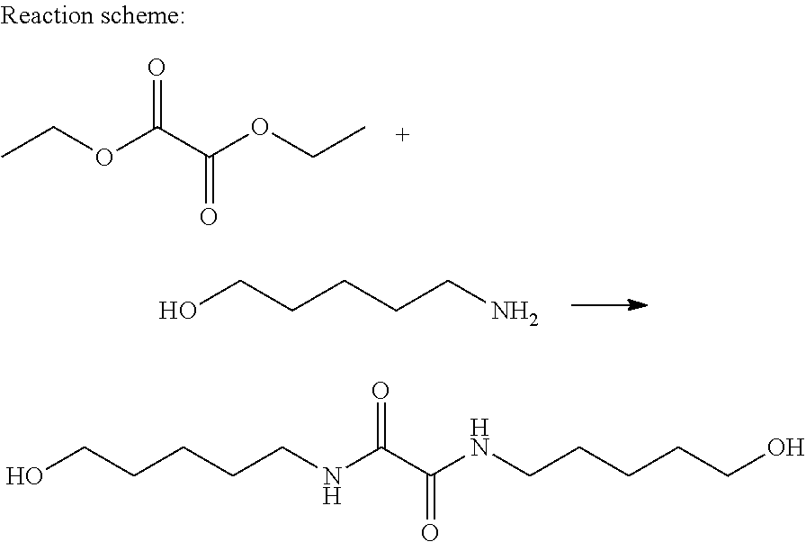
CCOC(C(OCC)=O)=O.OCCCCCN.C(CNC(C(NCCCCCO)=O)=O)CCCO
